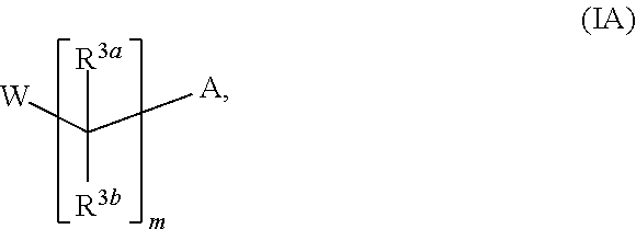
[W]C([A])([R3a])[R3b]
